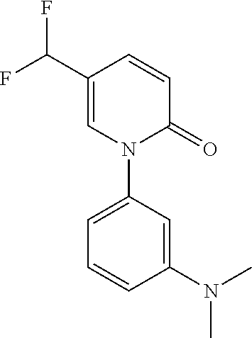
C1=C(C(F)F)C=CC(=O)N1C1=CC=CC(N(C)C)=C1
